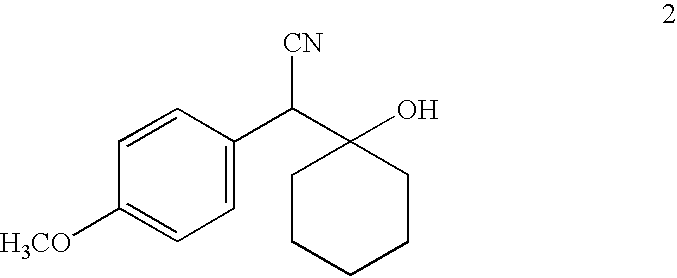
C1([H3CO])=CC=C(C(C2(O)CCCCC2)[CN])C=C1
